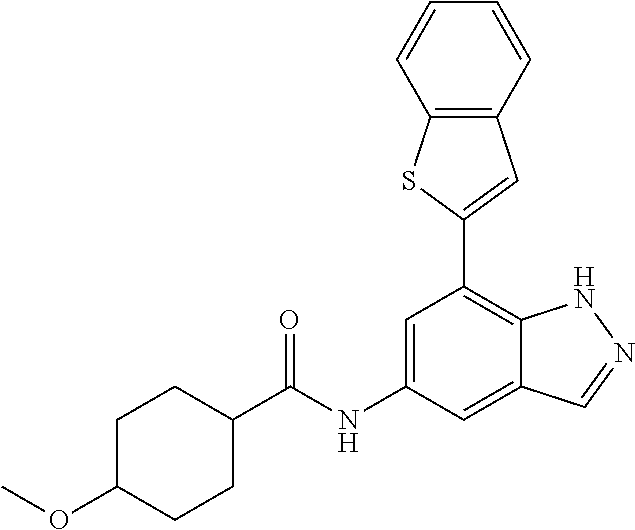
C12=C(C=CC=C1)C=C(C1=C3C(=CC(NC(=O)C4CCC(OC)CC4)=C1)C=NN3)S2
